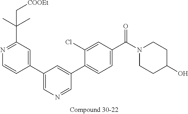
C1(C2=CN=CC(C3=CC=C(C(N4CCC(O)CC4)=O)C=C3Cl)=C2)=CC(C(C)(C)C[COOEt])=NC=C1
